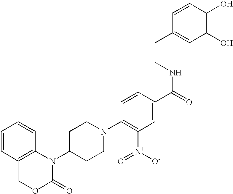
C1=CC2=C(C=C1)N(C1CCN(C3=C([N+](=O)[O-])C=C(C(NCCC4=CC(O)=C(O)C=C4)=O)C=C3)CC1)C(=O)OC2
